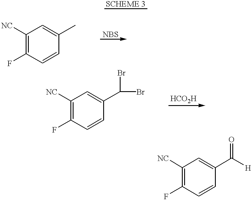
C1([NC])=C(F)C=CC(C)=C1.C1([NC])=C(F)C=CC(C(Br)Br)=C1.C1([NC])=C(F)C=CC(C([H])=O)=C1
